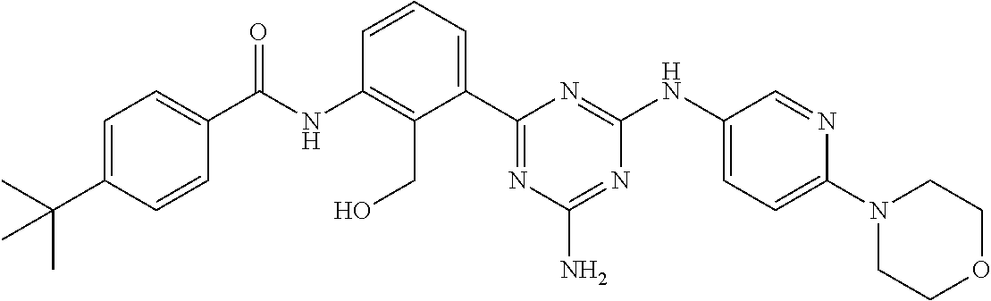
C(NC1=C(CO)C(C2=NC(N)=NC(NC3=CC=C(N4CCOCC4)N=C3)=N2)=CC=C1)(=O)C1=CC=C(C(C)(C)C)C=C1
